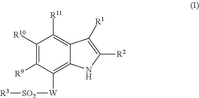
C1([R10])=C([R9])C([W][SO2][R3])=C2C(=C1[R11])C([R1])=C([R2])N2
